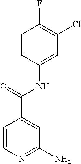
C1(N)=NC=CC(C(NC2=CC(Cl)=C(F)C=C2)=O)=C1
